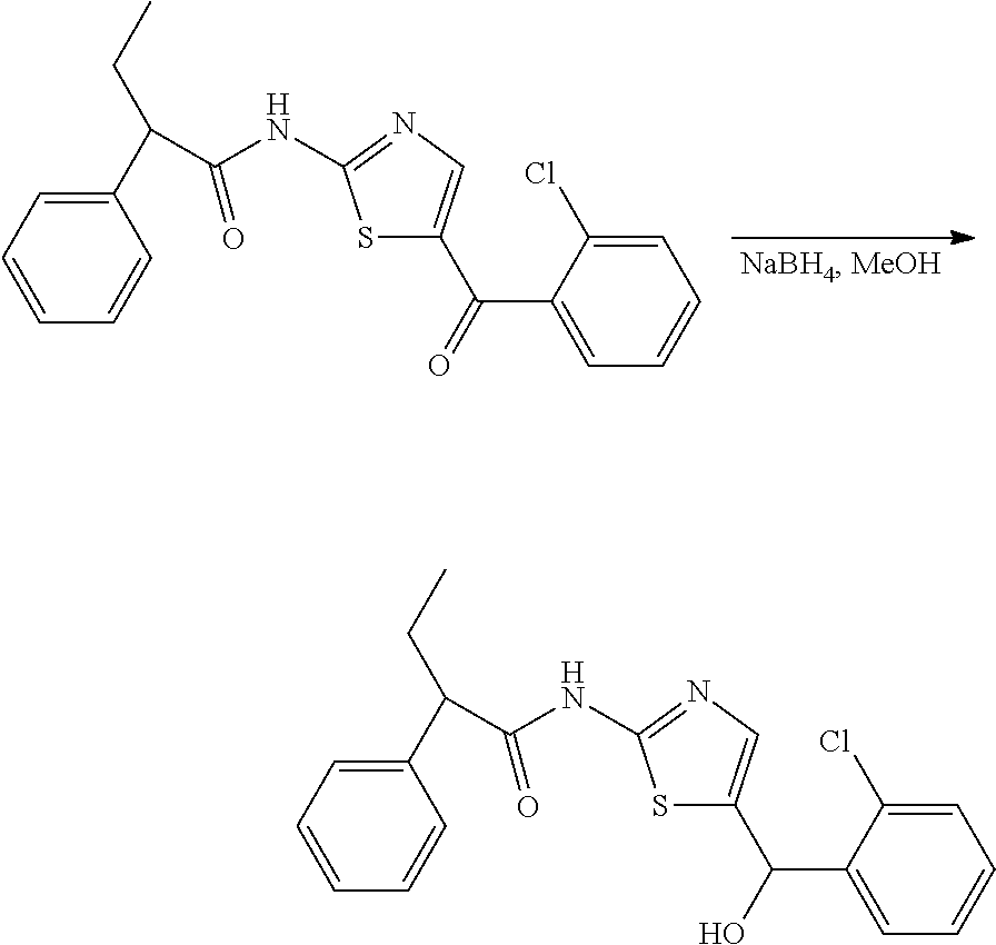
C1(C(CC)C(NC2=NC=C(C(=O)C3=CC=CC=C3Cl)S2)=O)=CC=CC=C1.C1(C(CC)C(NC2=NC=C(C(O)C3=CC=CC=C3Cl)S2)=O)=CC=CC=C1
